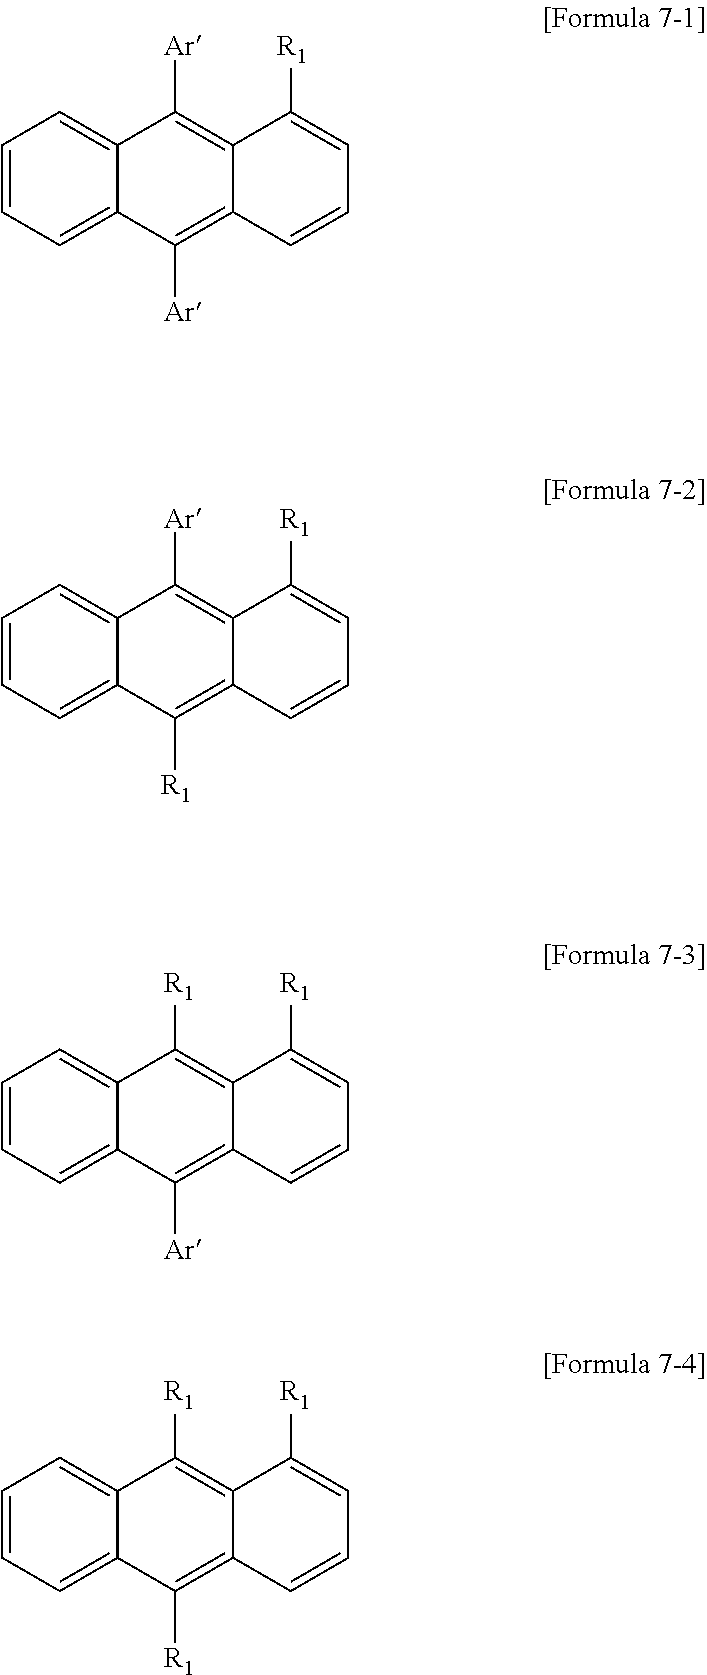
C1=CC=C2C(=C1)C([Ar])=C1C(=C2[Ar])C=CC=C1[R1].C1=CC=C2C(=C1)C([Ar])=C1C(=C2[R1])C=CC=C1[R1].C1=CC=C2C(=C1)C([R1])=C1C(=C2[Ar])C=CC=C1[R1].C1=CC=C2C(=C1)C([R1])=C1C(=C2[R1])C=CC=C1[R1]
